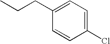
C1(CCC)=CC=C(Cl)C=C1
